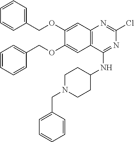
C12=C(C(NC3CCN(CC4=CC=CC=C4)CC3)=NC(Cl)=N1)C=C(OCC1=CC=CC=C1)C(OCC1=CC=CC=C1)=C2
